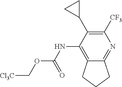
N(C1=C2C(=NC([CF3])=C1C1CC1)CCC2)C(OC[Cl3C])=O
